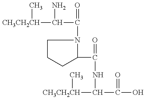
[CH3CH2CH](C(N)C(=O)N1CCCC1C(=O)NC(C(O)=O)[CH3CH2CH]C)C
